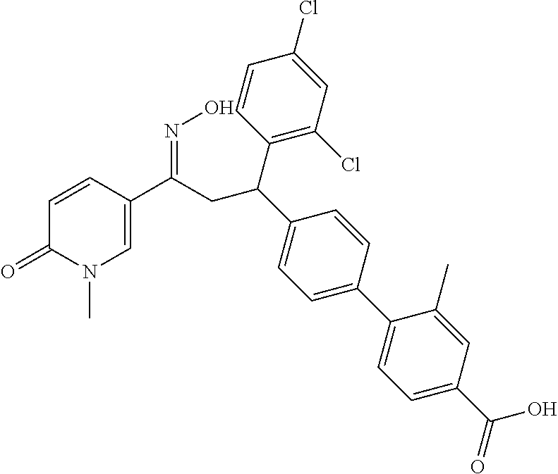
C1=CC(C(CC(C2=CC=C(C3=CC=C(C(=O)O)C=C3C)C=C2)C2=C(Cl)C=C(Cl)C=C2)=NO)=CN(C)C1=O
